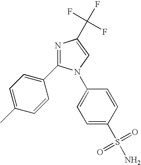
C1=C(C)C=CC(C2=NC(C(F)(F)F)=CN2C2=CC=C(S(=O)(=O)N)C=C2)=C1
